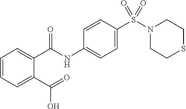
C1=CC=C(C(=O)O)C(C(NC2=CC=C(S(N3CCSCC3)(=O)=O)C=C2)=O)=C1
